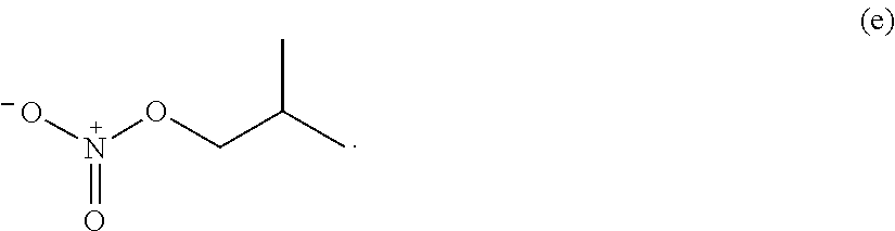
[O-][N+](OCC(C)C)=O
